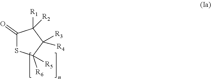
C1(=O)SC([R6])([R5])C([R3])([R4])C1([R1])[R2]
